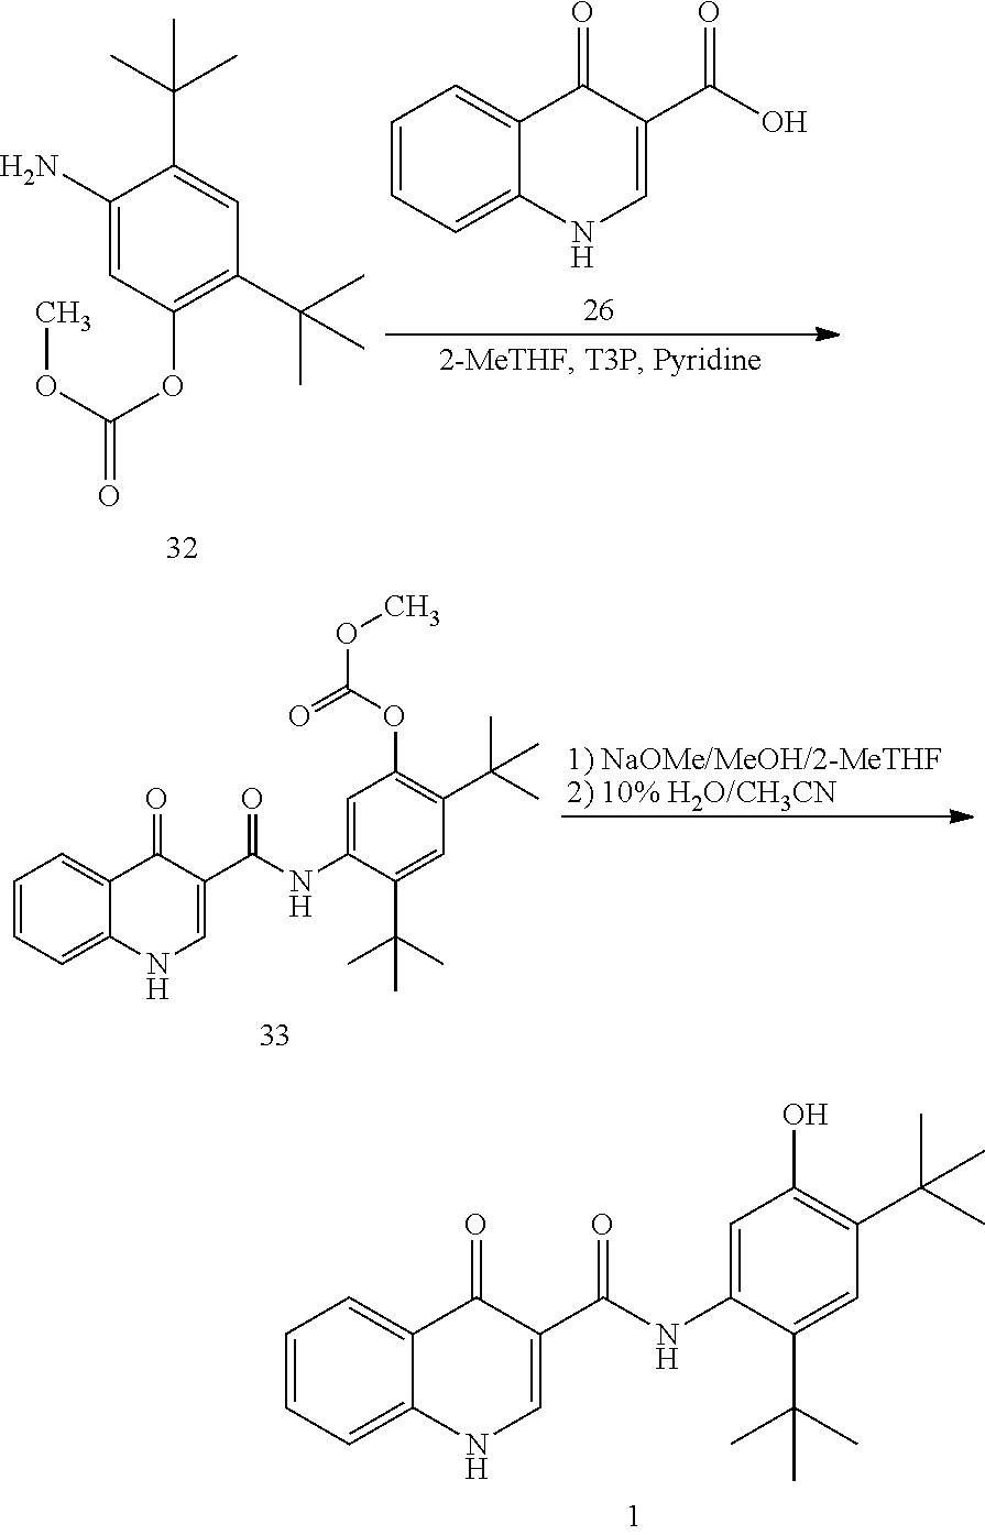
C1=CC=C2C(=C1)C(=O)C(C(=O)NC1=CC(O)=C(C(C)(C)C)C=C1C(C)(C)C)=CN2.C1(N)=CC(OC(OC)=O)=C(C(C)(C)C)C=C1C(C)(C)C.C1=CC=C2C(=C1)C(=O)C(C(=O)O)=CN2.C1=CC=C2C(=C1)C(=O)C(C(=O)NC1=CC(OC(=O)OC)=C(C(C)(C)C)C=C1C(C)(C)C)=CN2.[1) NaOMe/MeOH/2-MeTHF2) 10% H2O/CH3CN]
